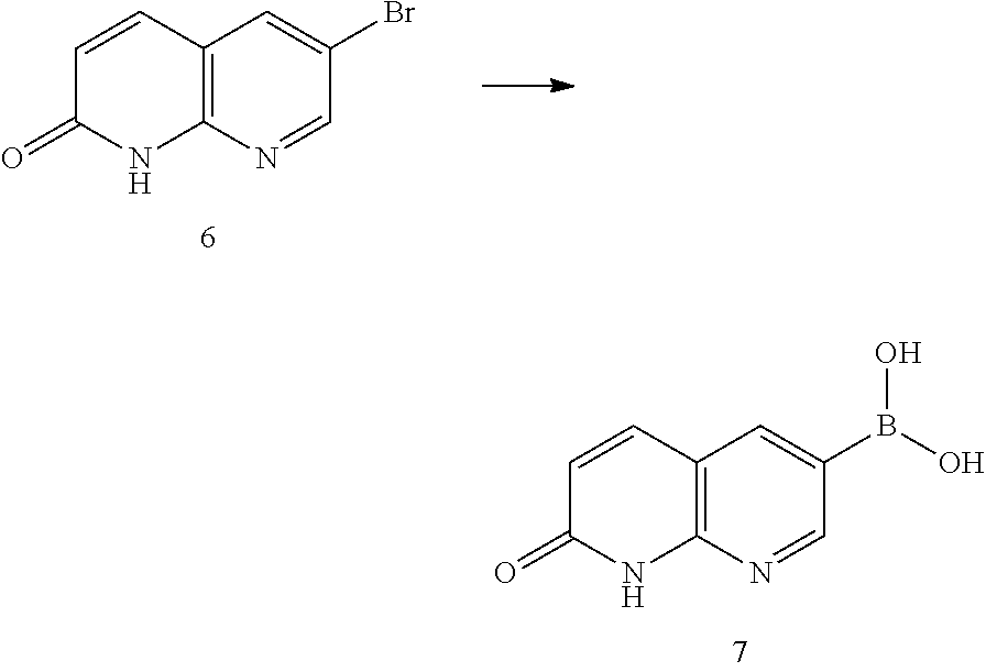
C12=C(N=CC(Br)=C1)NC(=O)C=C2.C12=C(N=CC(B(O)O)=C1)NC(=O)C=C2
